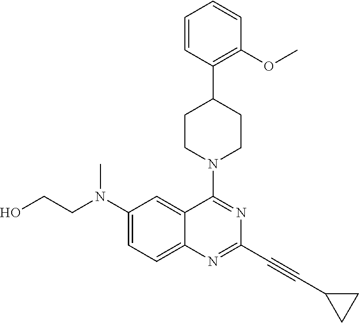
C1(N(CCO)C)=CC=C2C(=C1)C(N1CCC(C3=C(OC)C=CC=C3)CC1)=NC(C#CC1CC1)=N2
